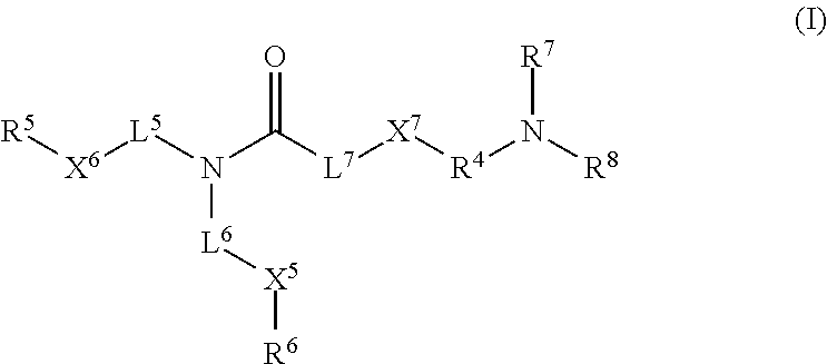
[R5][X6][L5]N(C([L7][X7][R4]N([R8])[R7])=O)[L6][X5][R6]
